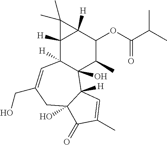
C12([H])C([H])(C3([H])C(O)(C(C)C1OC(C(C)C)=O)C1([H])C(O)(CC(CO)=C3)C(=O)C(C)=C1)C2(C)C
